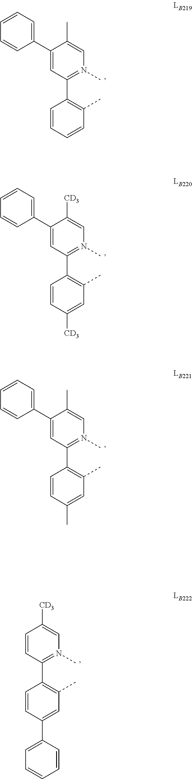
C1=CC(C2=C(C)C=C(C3=CC=CC=C3)C=C2)=N(C)C=C1[CD3].C1(C2=CC=CC=C2)=CC(C2=C(C)C=CC=C2)=N(C)C=C1C.C1(C2=CC=CC=C2)=CC(C2=C(C)C=C([CD3])C=C2)=N(C)C=C1[CD3].C1(C2=CC=CC=C2)=CC(C2=C(C)C=C(C)C=C2)=N(C)C=C1C
